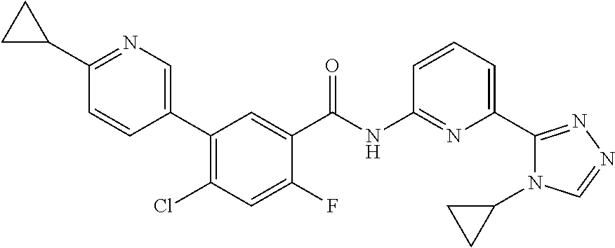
C1(C2CC2)=NC=C(C2=C(Cl)C=C(F)C(C(=O)NC3=NC(C4=NN=CN4C4CC4)=CC=C3)=C2)C=C1
